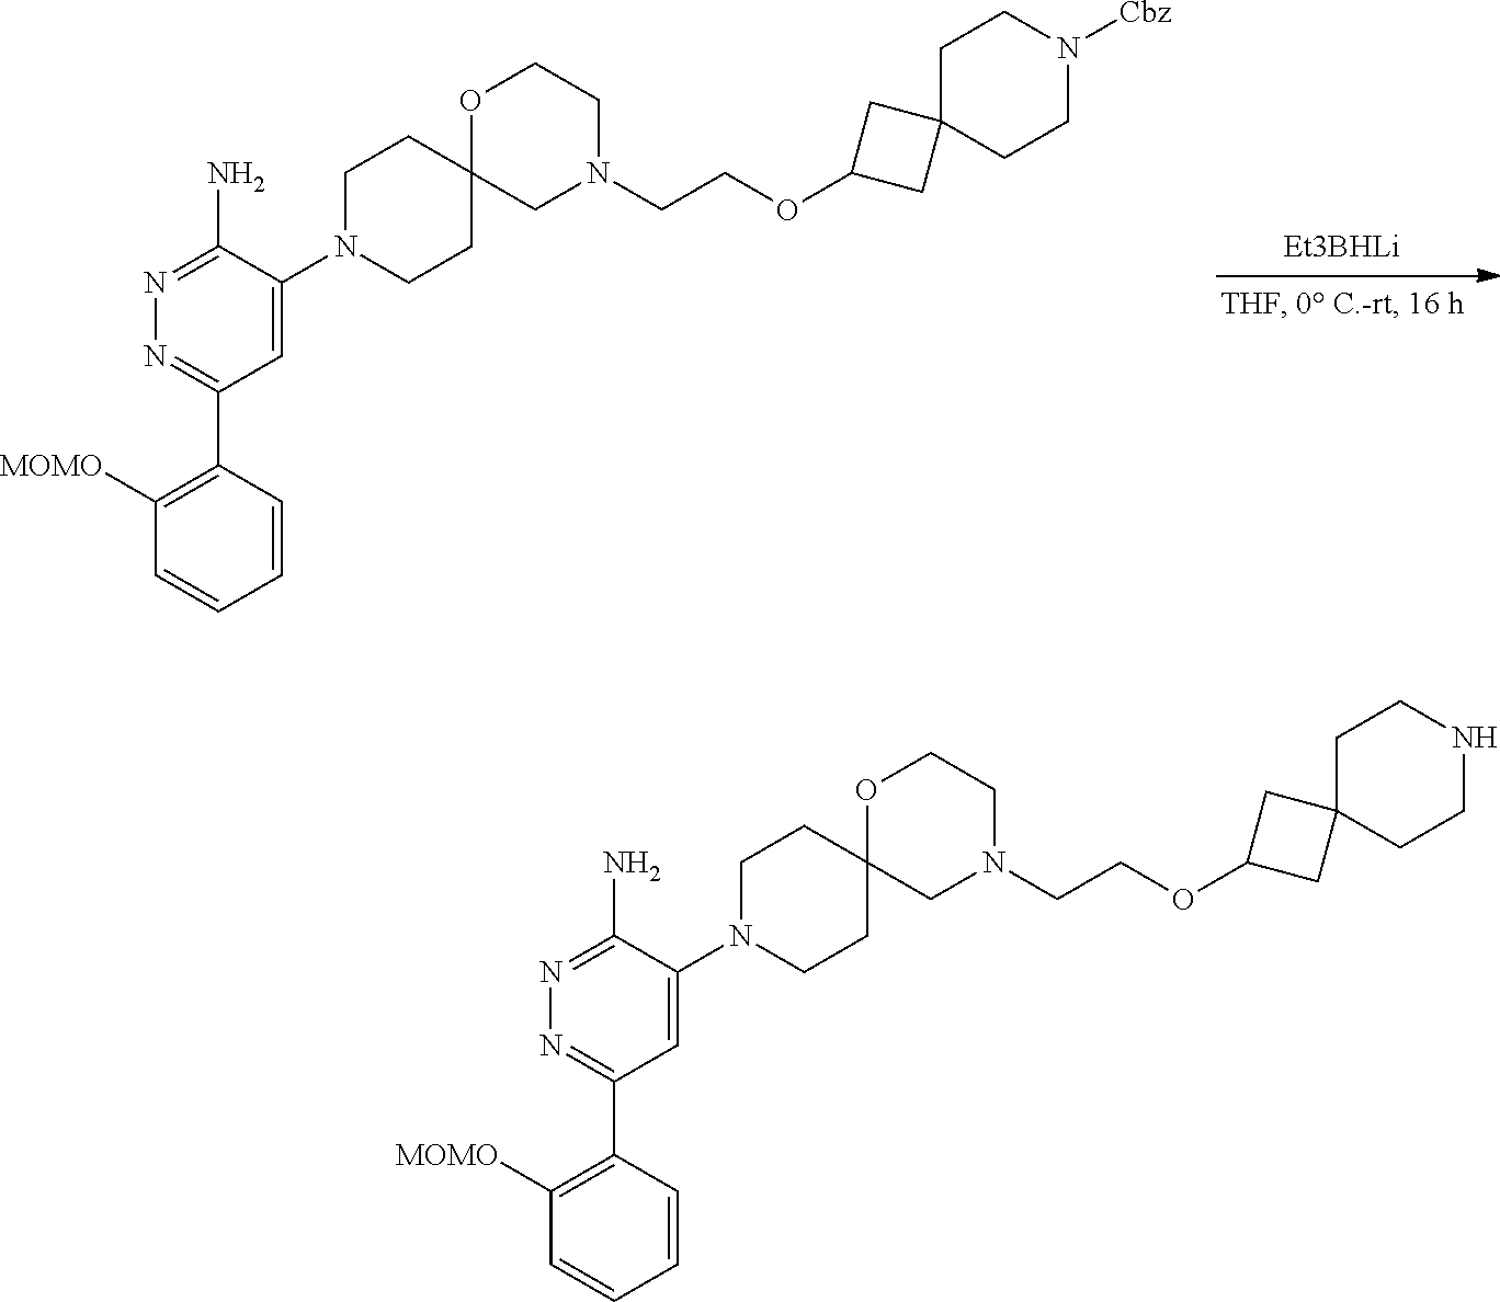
[Et3BHLi].C1=CC(C2=NN=C(N)C(N3CCC4(CC3)CN(CCOC3CC5(C3)CCN([Cbz])CC5)CCO4)=C2)=C([MOMO])C=C1.C1=CC(C2=NN=C(N)C(N3CCC4(CC3)CN(CCOC3CC5(C3)CCNCC5)CCO4)=C2)=C([MOMO])C=C1
